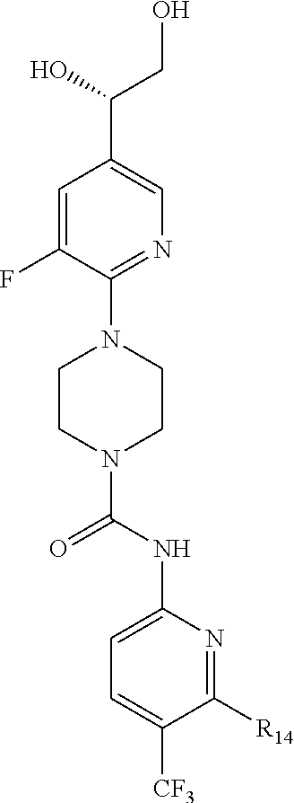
C1=C(F)C(N2CCN(C(NC3=CC=C([CF3])C([R14])=N3)=O)CC2)=NC=C1C(O)CO
